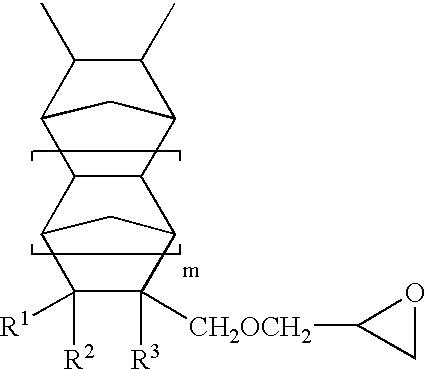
C1(C)C2C3C(C(C1C)C2)C1C([R3])([CH2OCH2]C2CO2)C([R2])([R1])C3C1
